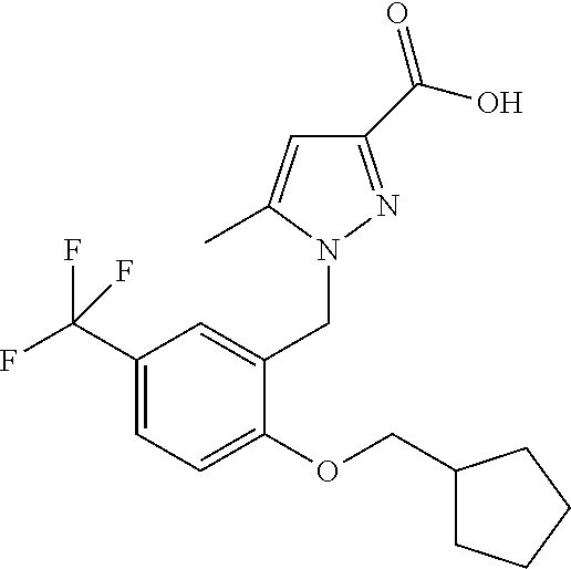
C1(C(O)=O)=NN(CC2=CC(C(F)(F)F)=CC=C2OCC2CCCC2)C(C)=C1
